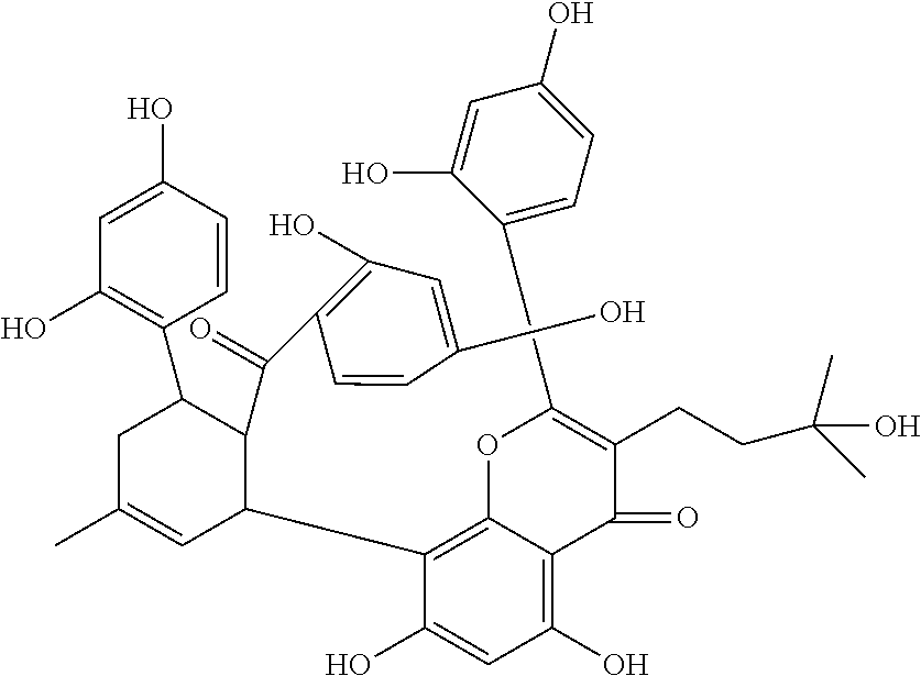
C1(C2=CC=C(O)C=C2O)=C(CCC(C)(C)O)C(=O)C2=C(O)C=C(O)C(C3C=C(C)CC(C4=C(O)C=C(O)C=C4)C3C(C3=C(O)C=C(O)C=C3)=O)=C2O1
